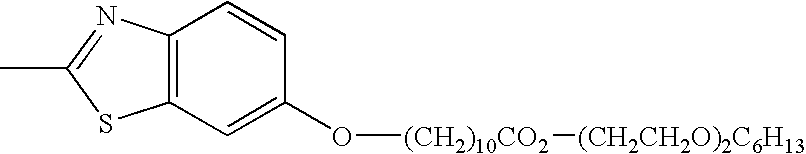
C12=C(C=C(O[(CH2)10CO2][(CH2CH2O)2C6H13])C=C1)SC(C)=N2
